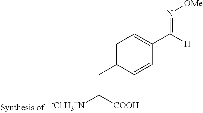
C1=C(CC([-Cl H3+N])[COOH])C=CC(C([H])=N[OMe])=C1
